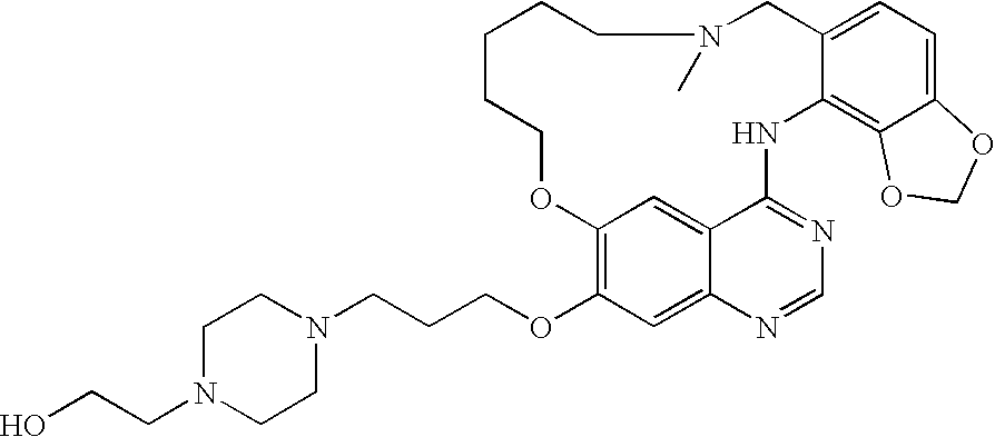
C12=C(OCCCN3CCN(CCO)CC3)C=C3C(=C1)C(=NC=N3)NC1=C3C(=CC=C1CN(C)CCCCCO2)OCO3
